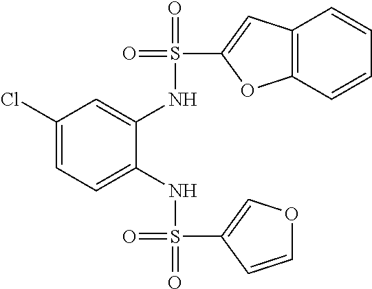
C1(Cl)=CC=C(NS(=O)(C2=COC=C2)=O)C(NS(=O)(C2=CC3=C(O2)C=CC=C3)=O)=C1
